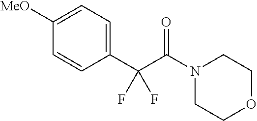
C1OCCN(C(C(C2=CC=C([MeO])C=C2)(F)F)=O)C1
